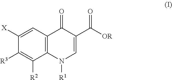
C1([X])=CC2=C(C([R2])=C1[R3])N([R1])C=C(C([OR])=O)C2=O
